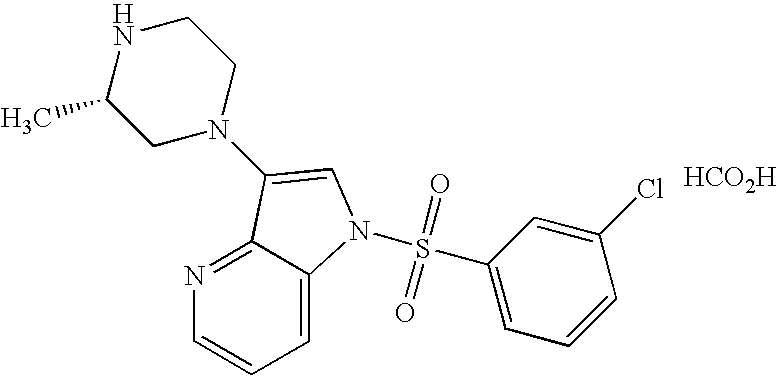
C1N(C2=CN(S(C3=CC=CC(Cl)=C3)(=O)=O)C3=CC=CN=C32)CCNC1C.[HCO2H]
